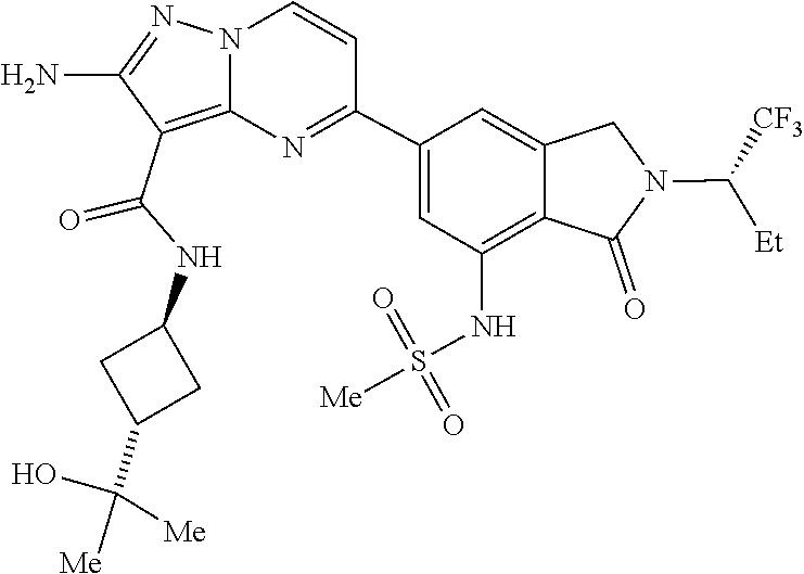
C1(N)=NN2C(=C1C(NC1CC(C(O)([Me])[Me])C1)=O)N=C(C1=CC(NS(=O)(=O)[Me])=C3C(=C1)CN(C([Et])[CF3])C3=O)C=C2
